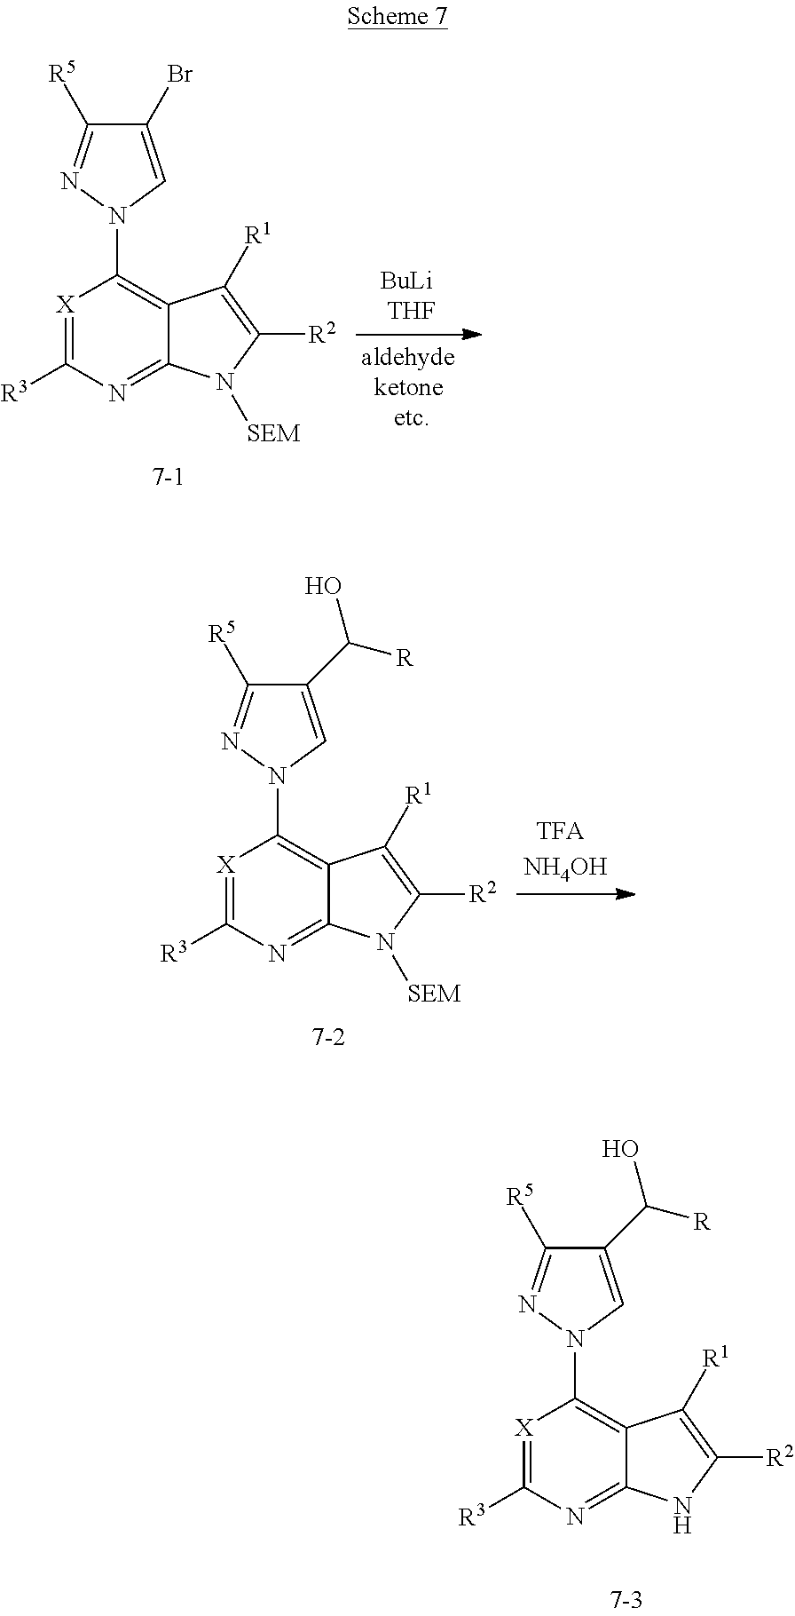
[X]1=C([R3])N=C2C(=C1N1C=C(C([R])O)C([R5])=N1)C([R1])=C([R2])N2.[X]1=C([R3])N=C2C(=C1N1C=C(Br)C([R5])=N1)C([R1])=C([R2])N2[SEM].[X]1=C([R3])N=C2C(=C1N1C=C(C([R])O)C([R5])=N1)C([R1])=C([R2])N2[SEM]
